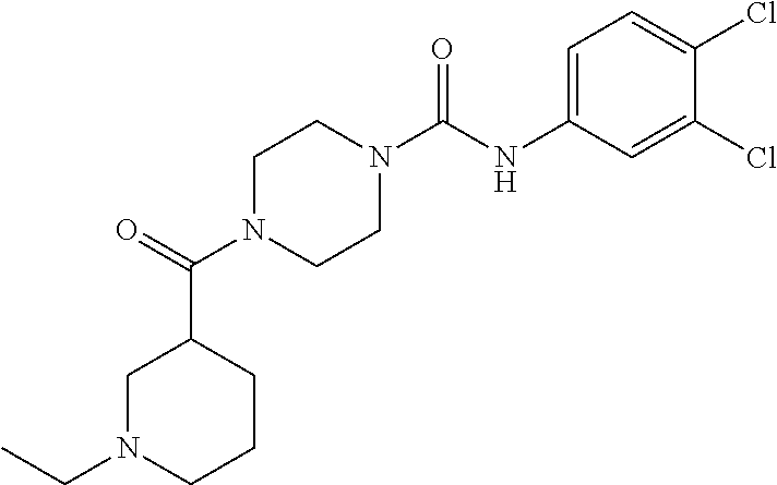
C1=C(NC(N2CCN(C(=O)C3CN(CC)CCC3)CC2)=O)C=C(Cl)C(Cl)=C1
